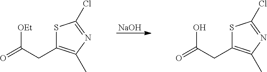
[NaOH].O=C(CC1=C(C)N=C(Cl)S1)[OEt].O=C(CC1=C(C)N=C(Cl)S1)O
